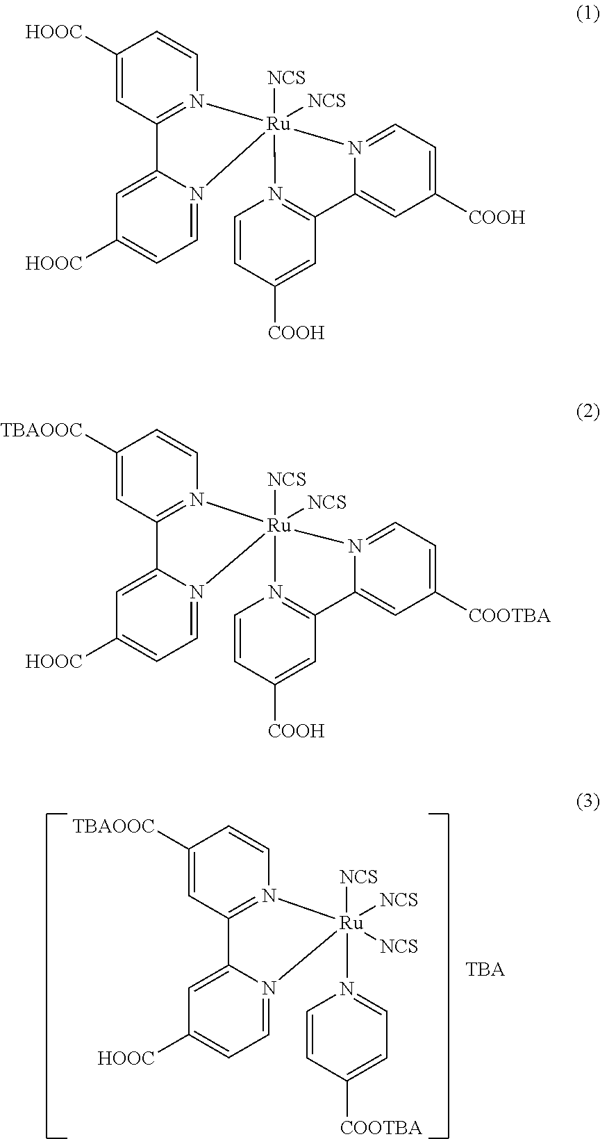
C1([TBAOOC])=CC2=N(C=C1)[Ru](N1=CC=C([COOTBA])C=C1)([NCS])([NCS])([NCS])N1=CC=C([HOOC])C=C21.C1([HOOC])=CC2=N(C=C1)[Ru]1([NCS])([NCS])(N3=CC=C([HOOC])C=C23)N2=C(C=C([COOH])C=C2)C2=CC([COOH])=CC=N21.C1([TBAOOC])=CC2=N(C=C1)[Ru]1([NCS])([NCS])(N3=CC=C([HOOC])C=C23)N2=C(C=C([COOH])C=C2)C2=CC([COOTBA])=CC=N21
